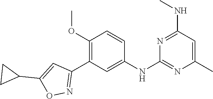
C1(NC2=NC(C)=CC(NC)=N2)=CC(C2=NOC(C3CC3)=C2)=C(OC)C=C1
